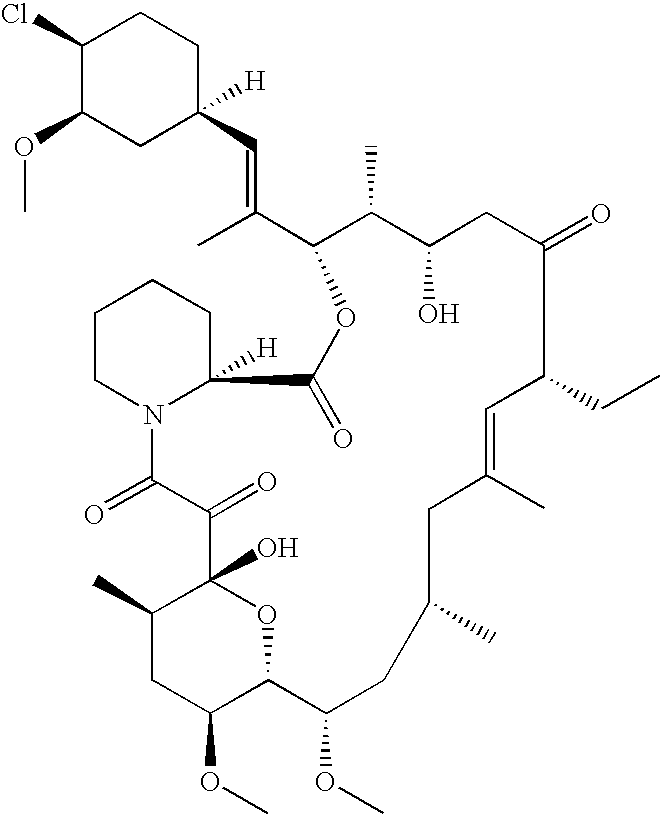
COC1C2OC(O)(C(C)C1)C(=O)C(=O)N1CCCCC1([H])C(=O)OC(C(C)=CC1([H])CCC(Cl)C(OC)C1)C(C)C(O)CC(=O)C(CC)C=C(C)CC(C)CC2OC
